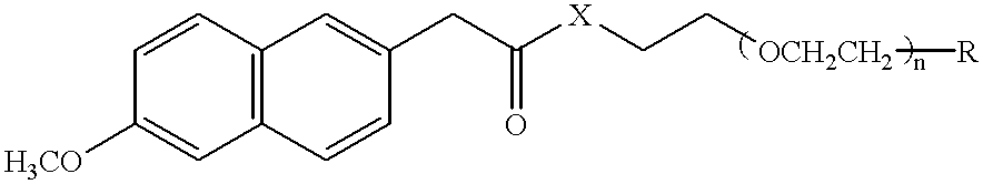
C12=C(C=CC([H3CO])=C1)C=C(CC([X]CC[OCH2CH2][R])=O)C=C2
